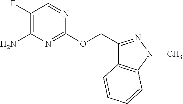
C1(OCC2=NN(C)C3=C2C=CC=C3)=NC(N)=C(F)C=N1
